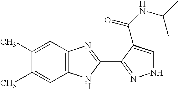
C12=C(C=C(C)C(C)=C1)N=C(C1=NNC=C1C(NC(C)C)=O)N2
